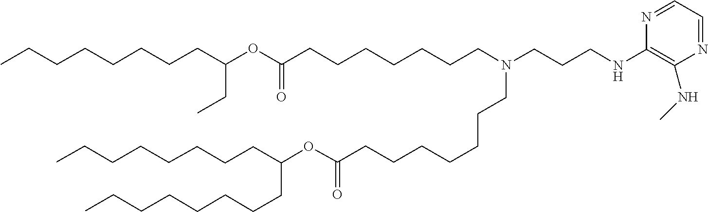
O(C(=O)CCCCCCCN(CCCCCCCC(OC(CCCCCCCC)CC)=O)CCCNC1=C(NC)N=CC=N1)C(CCCCCCCC)CCCCCCCC
